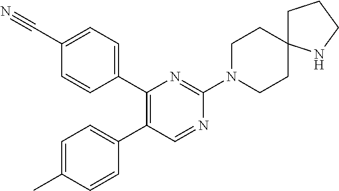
C1(C2=CC=C(C#N)C=C2)=C(C2=CC=C(C)C=C2)C=NC(N2CCC3(CC2)CCCN3)=N1
